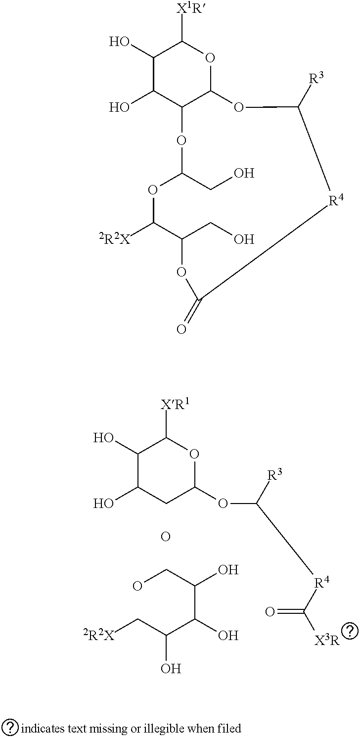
OC1C(O)C2C(OC1[X1R])OC([R3])[R4]C(=O)OC(CO)C([2R2X])OC(CO)O2.OC1C(O)CC(OC([R4]C([X3R])=O)[R3])OC1[XR1].O.C(O)C(O)C(C(C[2R2X])O)O
